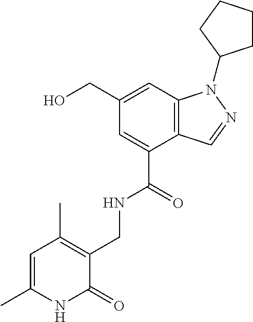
C12=C(C=C(CO)C=C1C(=O)NCC1=C(C)C=C(C)NC1=O)N(C1CCCC1)N=C2
